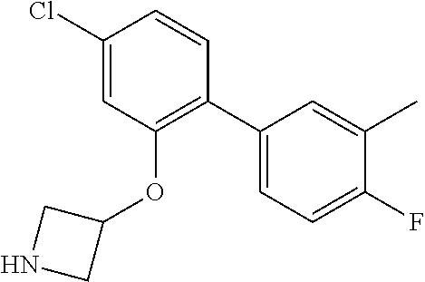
C1(C2=C(OC3CNC3)C=C(Cl)C=C2)=CC=C(F)C(C)=C1
